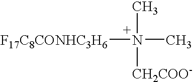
[F17C8CONHC3H6]N(C)(C)[CH2COO-]
